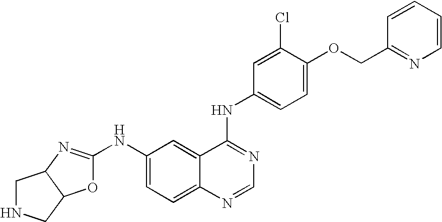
C12N=C(NC3=CC=C4C(=C3)C(NC3=CC=C(OCC5=NC=CC=C5)C(Cl)=C3)=NC=N4)OC1CNC2
